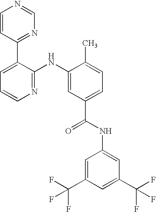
C1=CC(C2=CC=CN=C2NC2=CC(C(NC3=CC(C(F)(F)F)=CC(C(F)(F)F)=C3)=O)=CC=C2C)=NC=N1
